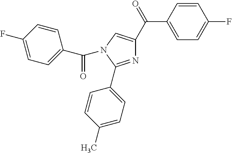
C1=C(C(=O)C2=CN(C(C3=CC=C(F)C=C3)=O)C(C3=CC=C(C)C=C3)=N2)C=CC(F)=C1
